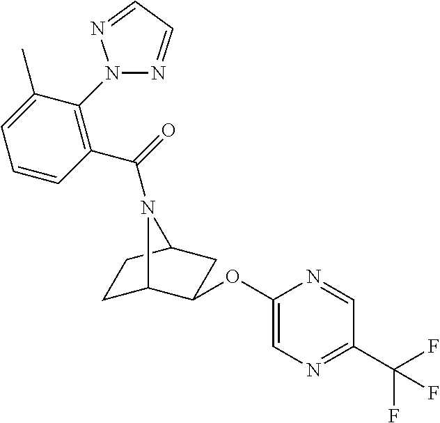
C1(OC2C3CCC(C2)N3C(=O)C2=C(N3N=CC=N3)C(C)=CC=C2)=CN=C(C(F)(F)F)C=N1
